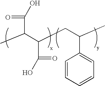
C(CC(C1=CC=CC=C1)C)(C(C(O)=O)C)C(O)=O
